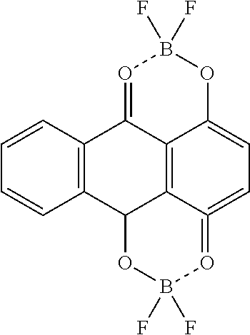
C12=C3C4=CC=C1OB(F)(F)O=C2C1=C(C3OB(F)(F)O=4)C=CC=C1
